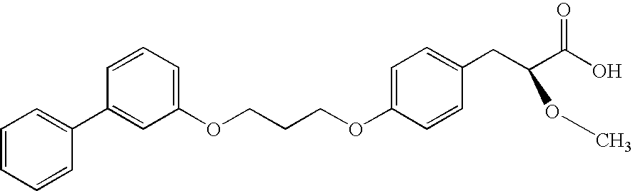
C1=CC=C(OCCCOC2=CC=C(CC(C(O)=O)OC)C=C2)C=C1C1=CC=CC=C1
